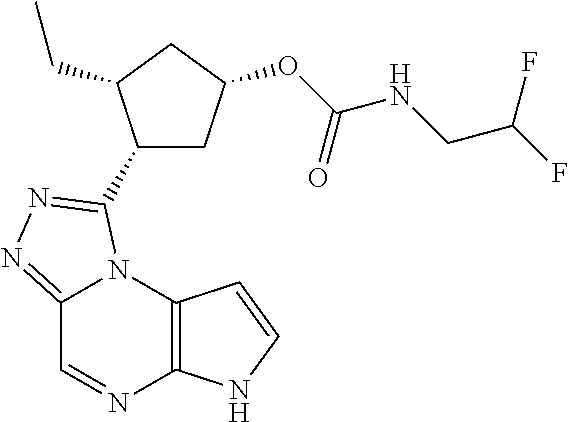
C12=NN=C(C3CC(OC(NCC(F)F)=O)CC3CC)N1C1=C(N=C2)NC=C1
